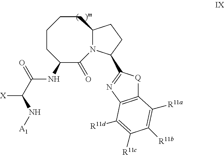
C1CC(NC(C([X])N[A1])=O)C(=O)N2C(CC1)CCC2C1=NC2=C([Q]1)C([R11a])=C([R11b])C([R11c])=C2[R11d]
